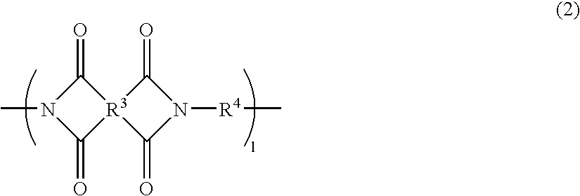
N1(C)C(=O)[R3]2(C1=O)C(=O)N([R4]C)C2=O
